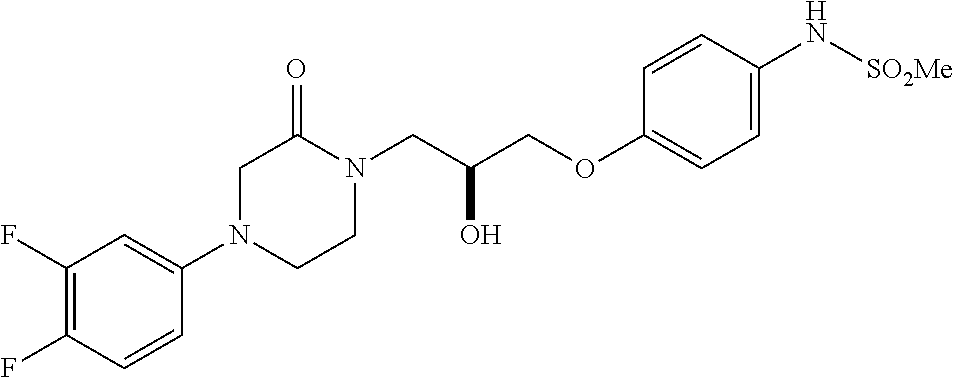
C1N(C2=CC(F)=C(F)C=C2)CCN(CC(COC2=CC=C(N[SO2Me])C=C2)O)C1=O
